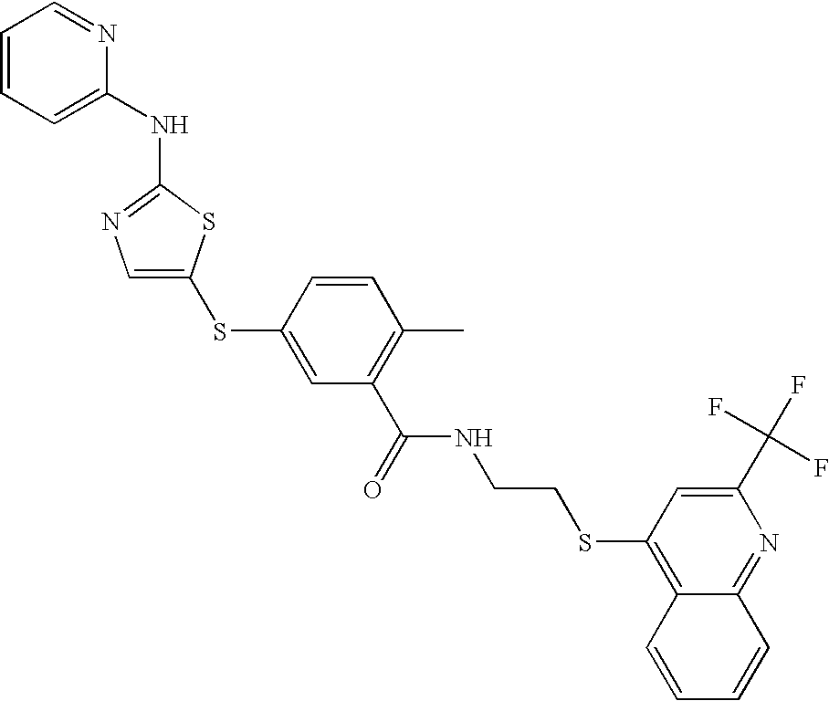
C1=C(SC2=CC(C(=O)NCCSC3=C4C(=NC(C(F)(F)F)=C3)C=CC=C4)=C(C)C=C2)SC(NC2=CC=CC=N2)=N1
